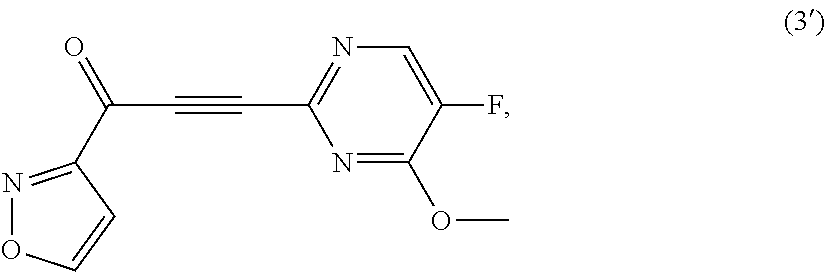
C(C1=NC=C(F)C(OC)=N1)#CC(=O)C1=NOC=C1
